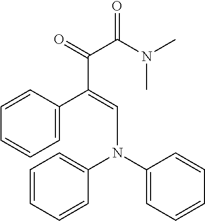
C1=C(C(=CN(C2=CC=CC=C2)C2=CC=CC=C2)C(=O)C(N(C)C)=O)C=CC=C1
